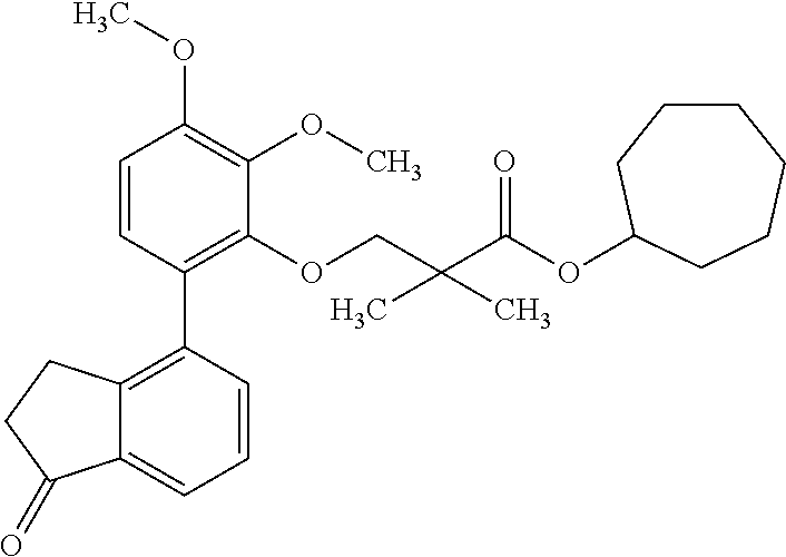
C1=CC(C2=C3C(=CC=C2)C(=O)CC3)=C(OCC(C(OC2CCCCCC2)=O)(C)C)C(OC)=C1OC
